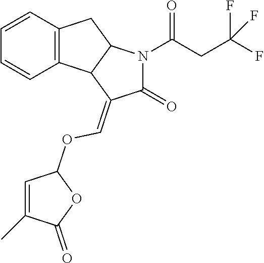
C12=C(C=CC=C1)CC1C2C(=COC2C=C(C)C(=O)O2)C(=O)N1C(CC(F)(F)F)=O
